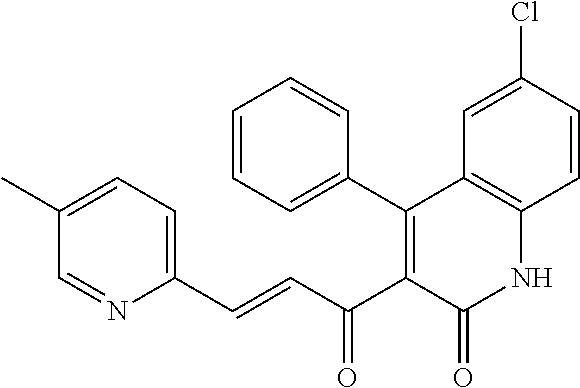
C1=CC=C(C2=C(C(C=CC3=CC=C(C)C=N3)=O)C(=O)NC3=C2C=C(Cl)C=C3)C=C1
